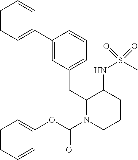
C1=CC=C(C2=CC(CC3N(C(OC4=CC=CC=C4)=O)CCCC3NS(C)(=O)=O)=CC=C2)C=C1
